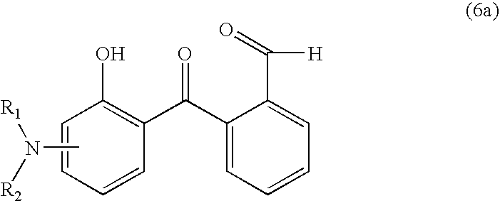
C1=CC(C(C2=CC=CC=C2C([H])=O)=O)=C(O)C=C1.CN([R2])[R1]
